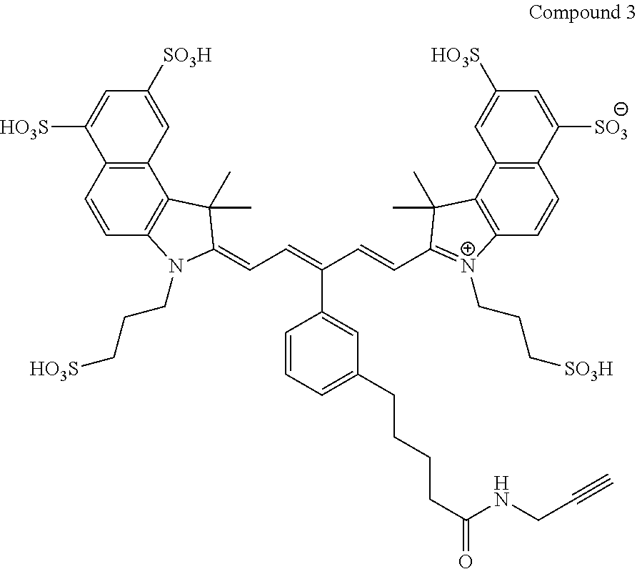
C12=C(C=CC3=C1C(C)(C)C(=CC=C(C=CC1=[N+](CCC[SO3H])C4=C(C5=C(C=C4)C([SO3])=CC([HO3S])=C5)C1(C)C)C1=CC(CCCCC(NCC#C)=O)=CC=C1)N3CCC[HO3S])C([HO3S])=CC([SO3H])=C2
